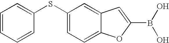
C1=CC=CC(SC2=CC=C3C(=C2)C=C(B(O)O)O3)=C1
